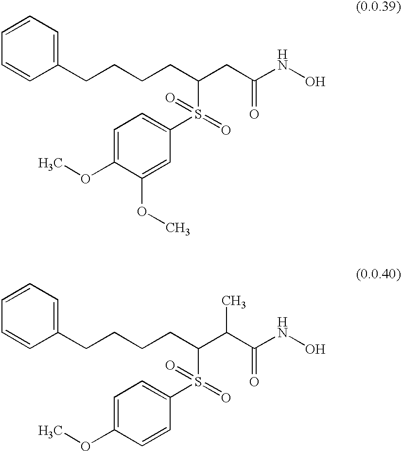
C1=C(OC)C(OC)=CC(S(C(CC(NO)=O)CCCCC2=CC=CC=C2)(=O)=O)=C1.C1=C(OC)C=CC(S(C(C(C(NO)=O)C)CCCCC2=CC=CC=C2)(=O)=O)=C1
